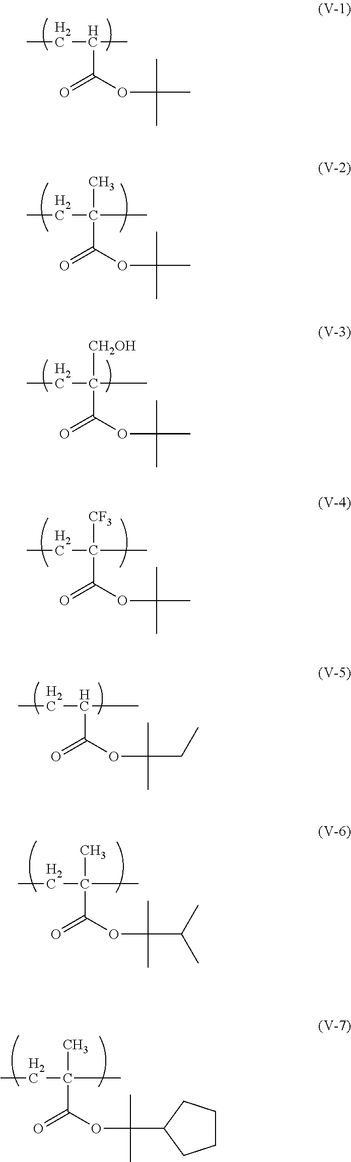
CCC(C)C(OC(C)(C)C)=O.CCC(C)(C(OC(C)(C)C)=O)C.CCC(C)(C(OC(C)(C)C)=O)[CH2OH].CCC(C)(C(OC(C)(C)C)=O)[CF3].CCC(C)C(OC(C)(CC)C)=O.CCC(C)(C(OC(C)(C(C)C)C)=O)C.CCC(C)(C(OC(C)(C1CCCC1)C)=O)C
